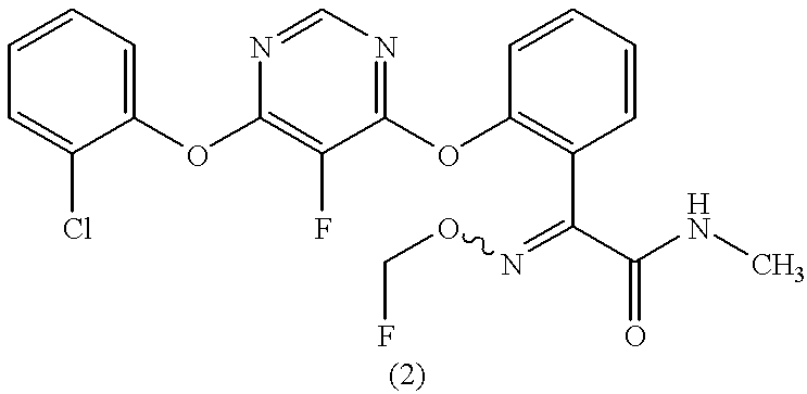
C1=C(Cl)C(OC2=C(F)C(OC3=C(C(C(NC)=O)=NOCF)C=CC=C3)=NC=N2)=CC=C1
